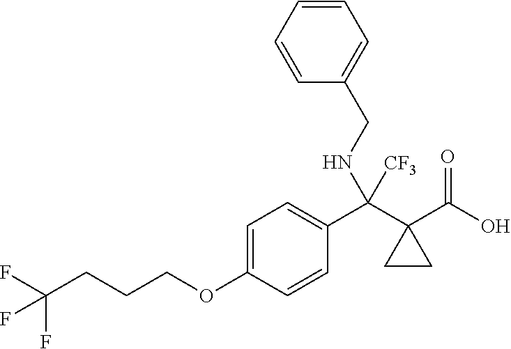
C1=C(OCCCC(F)(F)F)C=CC(C(C2(C(O)=O)CC2)([CF3])NCC2=CC=CC=C2)=C1
